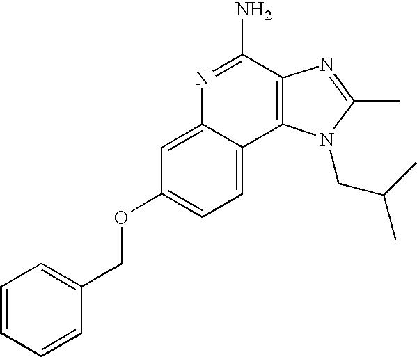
C1=C2C(=CC=C1OCC1=CC=CC=C1)C1=C(C(N)=N2)N=C(C)N1CC(C)C
